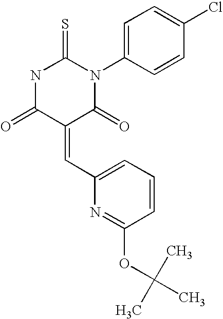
N1C(=O)C(=CC2=CC=CC(OC(C)(C)C)=N2)C(=O)N(C2=CC=C(Cl)C=C2)C1=S
